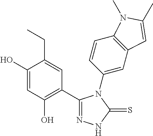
C1(C2=C(O)C=C(O)C(CC)=C2)=NNC(=S)N1C1=CC2=C(C=C1)N(C)C(C)=C2
